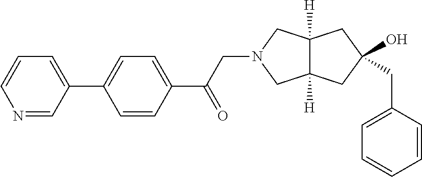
C1=CC=C(C2=CC=C(C(CN3CC4([H])C([H])(C3)CC(CC3=CC=CC=C3)(O)C4)=O)C=C2)C=N1
